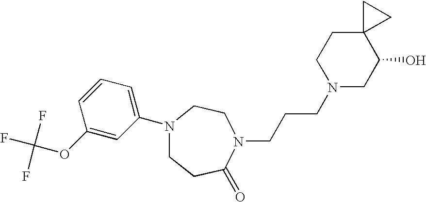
N1(C2=CC=CC(OC(F)(F)F)=C2)CCC(=O)N(CCCN2CC(O)C3(CC2)CC3)CC1
